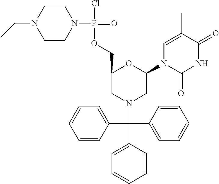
C1=C(C(C2=CC=CC=C2)(C2=CC=CC=C2)N2CC(N3C(=O)NC(=O)C(C)=C3)OC(COP(=O)(Cl)N3CCN(CC)CC3)C2)C=CC=C1
